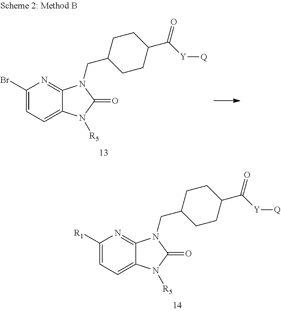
C1(Br)=CC=C2C(=N1)N(CC1CCC(C([Y][Q])=O)CC1)C(=O)N2[R5].C1([R1])=CC=C2C(=N1)N(CC1CCC(C([Y][Q])=O)CC1)C(=O)N2[R5]
